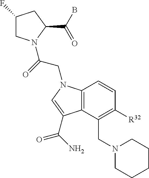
C1(F)CN(C(=O)CN2C3=C(C(CN4CCCCC4)=C([R32])C=C3)C(C(=O)N)=C2)C(C(B)=O)C1
